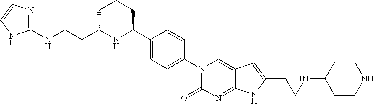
C1(NCCC2NC(C3=CC=C(N4C(=O)N=C5C(=C4)C=C(CCNC4CCNCC4)N5)C=C3)CCC2)=NC=CN1
